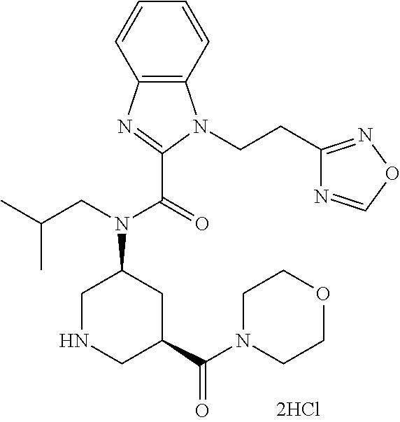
C1NCC(C(N2CCOCC2)=O)CC1N(CC(C)C)C(=O)C1=NC2=C(N1CCC1=NOC=N1)C=CC=C2
